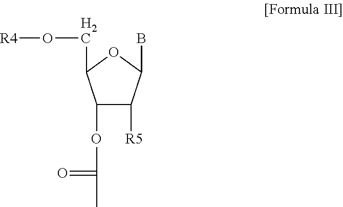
C1(OC(=O)C)C([R5])C(B)OC1CO[R4]
